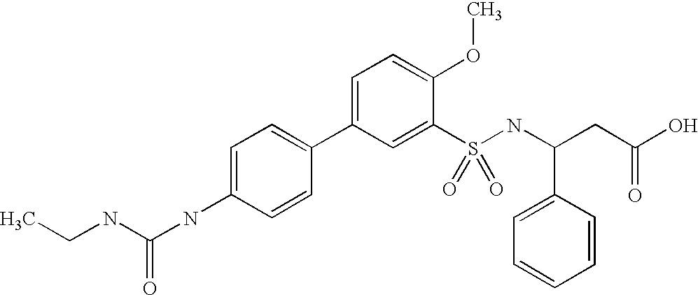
CCNC(NC1=CC=C(C2=CC=C(OC)C(S(=O)(NC(C3=CC=CC=C3)CC(O)=O)=O)=C2)C=C1)=O
